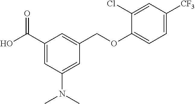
C1(C(O)=O)=CC(N(C)C)=CC(COC2=CC=C([CF3])C=C2Cl)=C1
